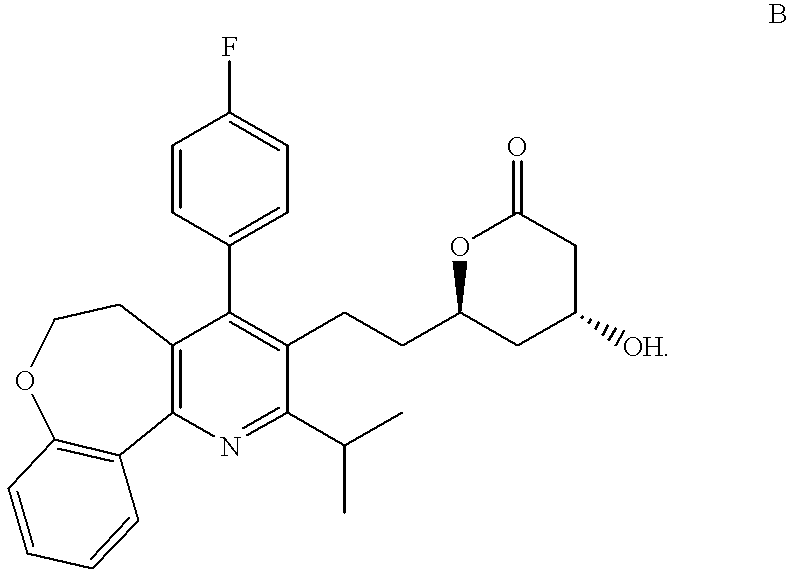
C1=CC(C2=C(CCC3CC([OH])CC(=O)O3)C(C(C)C)=NC3=C2CCOC2=C3C=CC=C2)=CC=C1F
